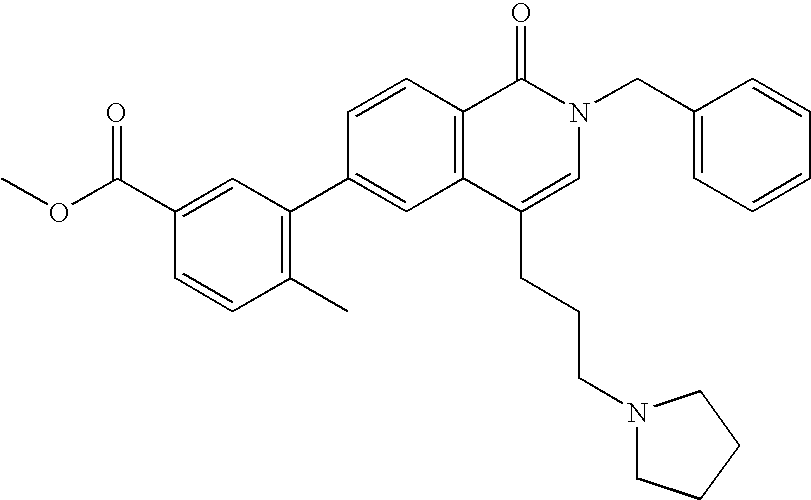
C1=CC2=C(C=C1C1=C(C)C=CC(C(OC)=O)=C1)C(CCCN1CCCC1)=CN(CC1=CC=CC=C1)C2=O
